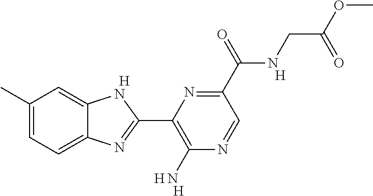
[H].C1(C)=CC=C2C(=C1)NC(C1=C(N)N=CC(C(NCC(OC)=O)=O)=N1)=N2.[H].[H].[H]
